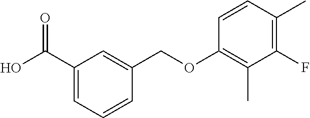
OC(C1=CC=CC(COC2=C(C)C(F)=C(C)C=C2)=C1)=O
